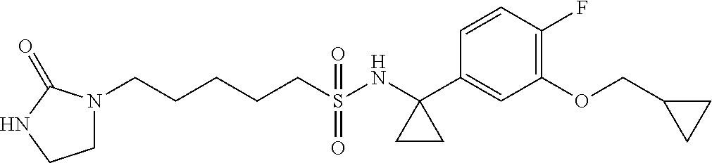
N1(CCCCCS(NC2(C3=CC(OCC4CC4)=C(F)C=C3)CC2)(=O)=O)CCNC1=O
